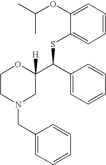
C1CN(CC2=CC=CC=C2)CC(C(SC2=CC=CC=C2OC(C)C)C2=CC=CC=C2)([H])O1
